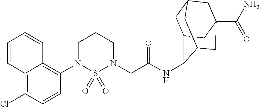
C1(N2CCCN(CC(=O)NC3C4CC5CC(C(N)=O)(CC3C5)C4)S2(=O)=O)=C2C(=C(Cl)C=C1)C=CC=C2
